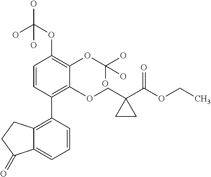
C1=CC(C2=C3C(=CC=C2)C(=O)CC3)=C(OCC2(C(OCC)=O)CC2)C(OC(O)(O)O)=C1OC(O)(O)O
